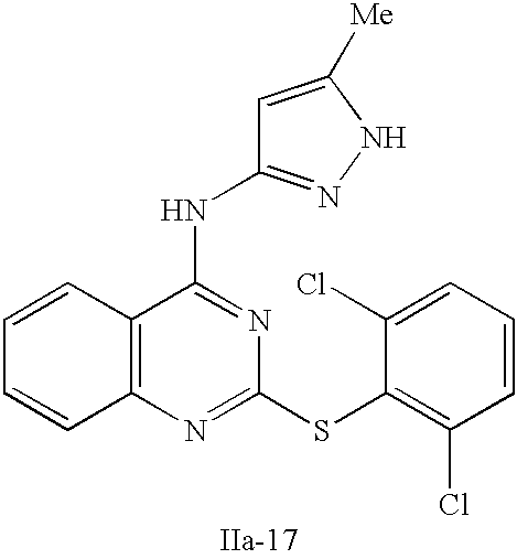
C12=C(N=C(SC3=C(Cl)C=CC=C3Cl)N=C1NC1=NNC([Me])=C1)C=CC=C2
